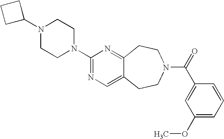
C1C(N2CCN(C3=NC=C4C(=N3)CCN(C(=O)C3=CC(OC)=CC=C3)CC4)CC2)CC1
